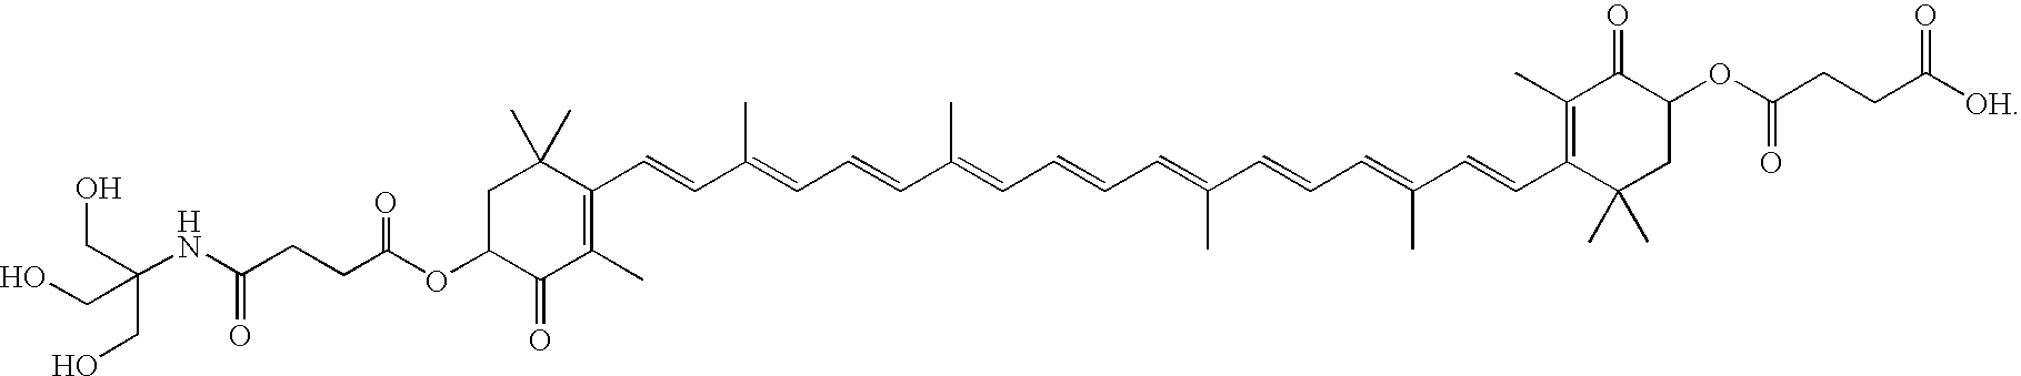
C1C(OC(=O)CCC(NC(CO)(CO)CO)=O)C(=O)C(C)=C(C=CC(=CC=CC(=CC=CC=C(C=CC=C(C=CC2=C(C)C(=O)C(OC(CCC([OH])=O)=O)CC2(C)C)C)C)C)C)C1(C)C
